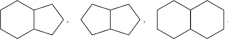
C1CCC2C(C1)CCCC2.C12C(CCC1)CCC2.C1CCC2C(C1)CCC2
